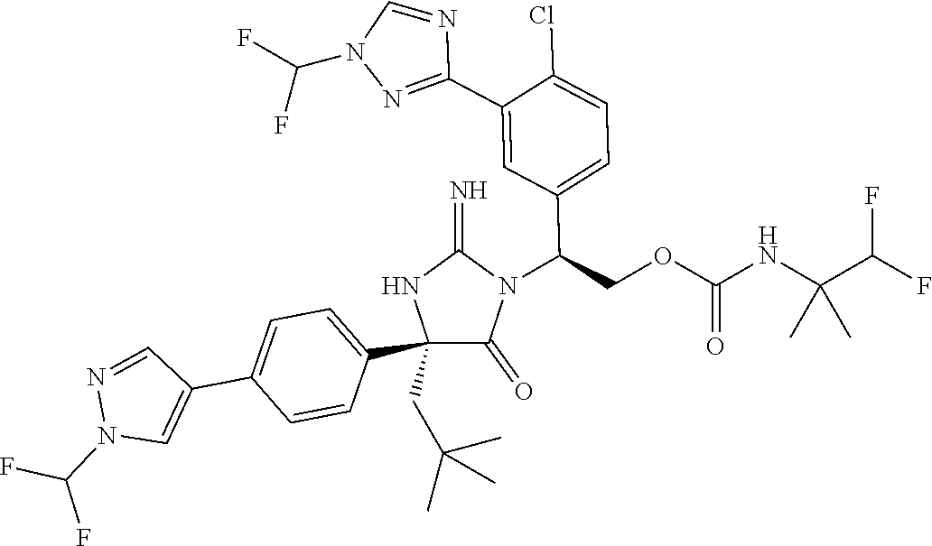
C1(C2=CC=C(C3=CN(C(F)F)N=C3)C=C2)(CC(C)(C)C)C(=O)N(C(COC(NC(C(F)F)(C)C)=O)C2=CC=C(Cl)C(C3=NN(C(F)F)C=N3)=C2)C(=N)N1
